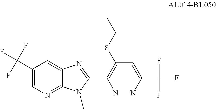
C1(C(F)(F)F)=CN=C2C(=C1)N=C(C1=C(SCC)C=C(C(F)(F)F)N=N1)N2C
